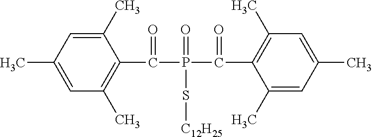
C1(C)=CC(C)=C(C(P(C(C2=C(C)C=C(C)C=C2C)=O)(=O)S[C12H25])=O)C(C)=C1
